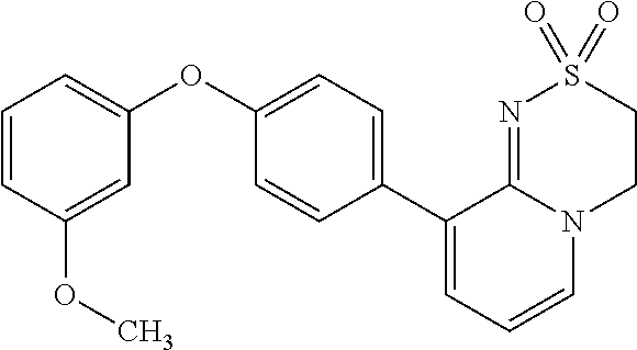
C1(C2=CC=CN3C2=NS(=O)(=O)CC3)=CC=C(OC2=CC=CC(OC)=C2)C=C1
